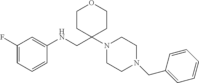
C1(F)=CC=CC(NCC2(N3CCN(CC4=CC=CC=C4)CC3)CCOCC2)=C1
